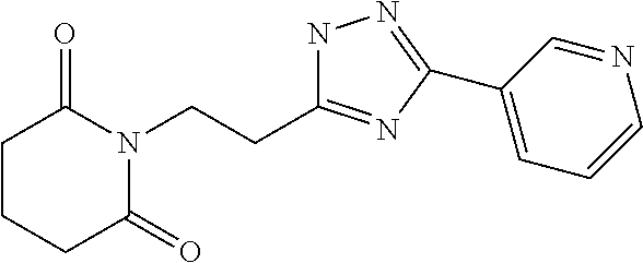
C1CC(=O)N(CCC2=NC(C3=CC=CN=C3)=NN2)C(=O)C1
